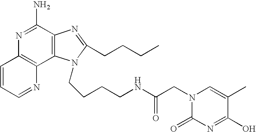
C1=CC=NC2=C1N=C(N)C1=C2N(CCCCNC(CN2C(=O)N=C(O)C(C)=C2)=O)C(CCCC)=N1
